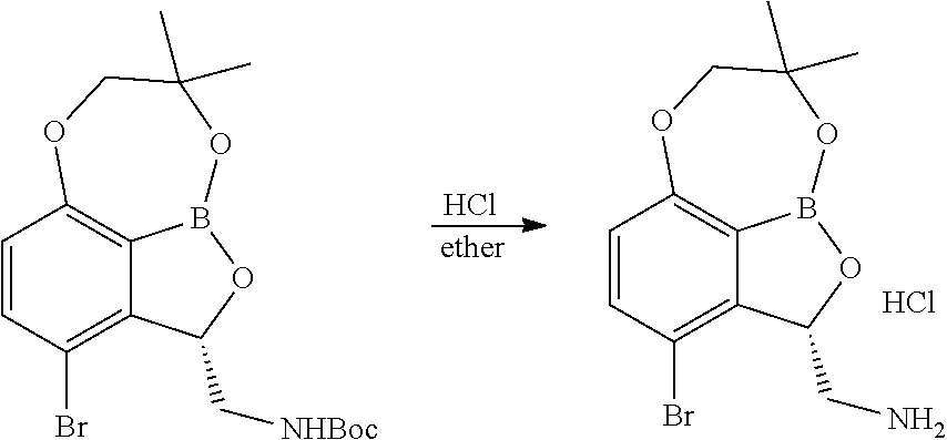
C1=CC(Br)=C2C3=C1OCC(C)(C)OB3OC2CN.C1=CC(Br)=C2C3=C1OCC(C)(C)OB3OC2C[NHBoc].Cl.Cl.[ether]
